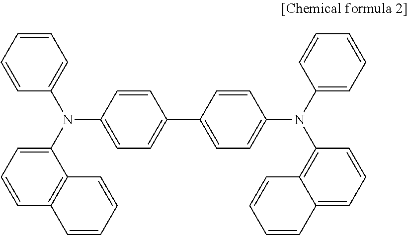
C1=CC(N(C2=CC=CC3=C2C=CC=C3)C2=CC=CC=C2)=CC=C1C1=CC=C(N(C2=CC=CC=C2)C2=C3C(=CC=C2)C=CC=C3)C=C1
